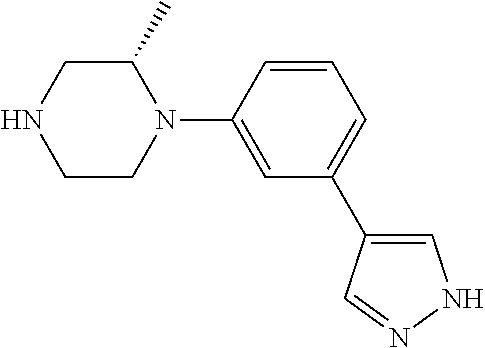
C1C(C)N(C2=CC(C3=CNN=C3)=CC=C2)CCN1
